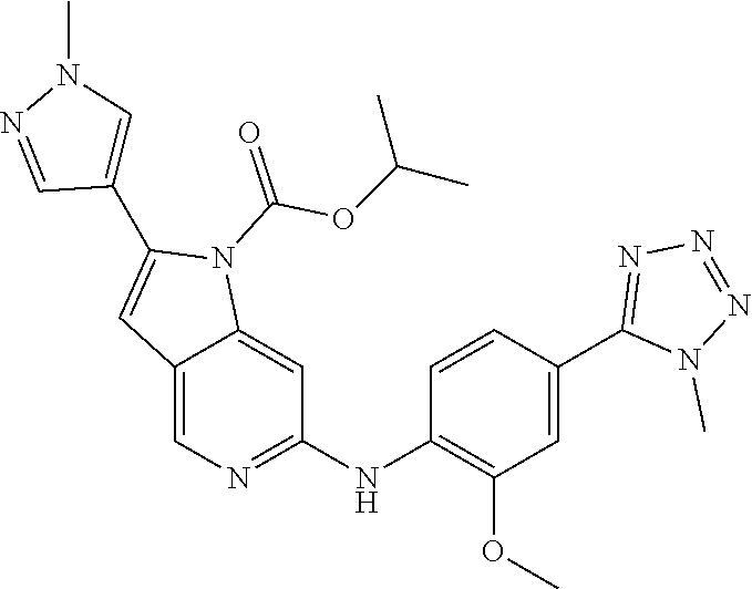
C12=CN=C(NC3=C(OC)C=C(C4=NN=NN4C)C=C3)C=C1N(C(=O)OC(C)C)C(C1=CN(C)N=C1)=C2
